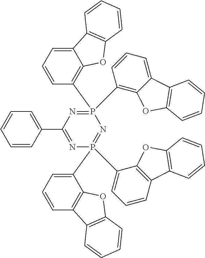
C1=CC(P2(C3=C4C(=CC=C3)C3=C(O4)C=CC=C3)=NC(C3=CC=CC=C3)=NP(C3=CC=CC4=C3OC3=C4C=CC=C3)(C3=CC=CC4=C3OC3=C4C=CC=C3)=N2)=C2C(=C1)C1=C(O2)C=CC=C1
